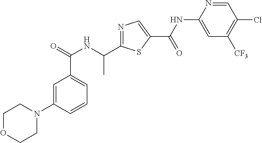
C1=CC(N2CCOCC2)=CC(C(=O)NC(C)C2=NC=C(C(=O)NC3=CC([CF3])=C(Cl)C=N3)S2)=C1
